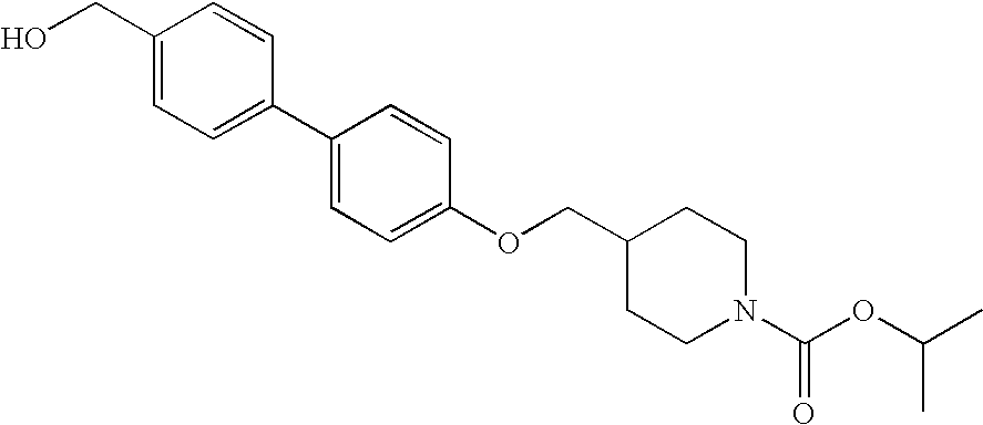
C1(CO)=CC=C(C2=CC=C(OCC3CCN(C(OC(C)C)=O)CC3)C=C2)C=C1
